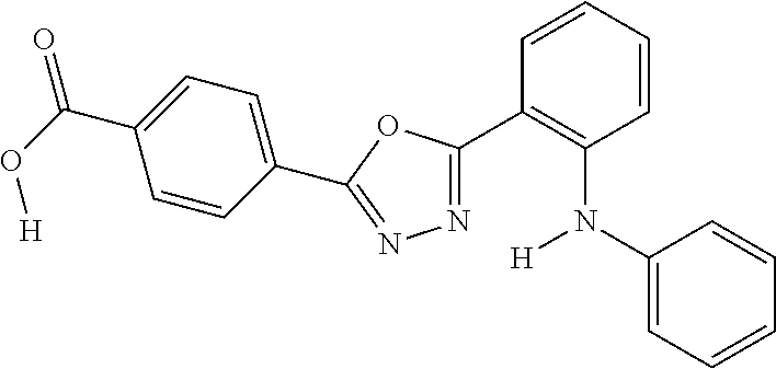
C(C1=CC=C(C2=NN=C(C3=C(N(C4=CC=CC=C4)[H])C=CC=C3)O2)C=C1)(=O)O[H]
